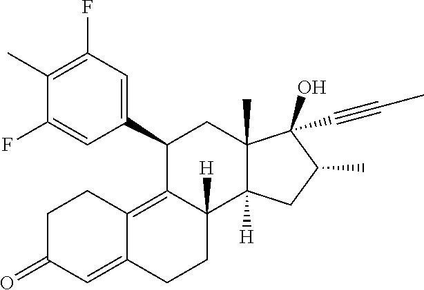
C1(C)=C(F)C=C(C2C3=C4C(=CC(=O)CC4)CCC3([H])C3([H])C(C)(C2)C(O)(C#CC)C(C)C3)C=C1F
